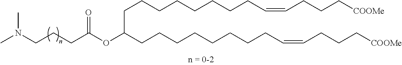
C(CCCCCC=CCCC[COOMe])CCC(CCCCCCCCC=CCCC[COOMe])OC(CCCN(C)C)=O
